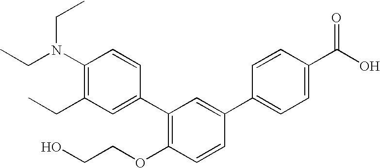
C1(N(CC)CC)=C(CC)C=C(C2=C(OCCO)C=CC(C3=CC=C(C(O)=O)C=C3)=C2)C=C1
